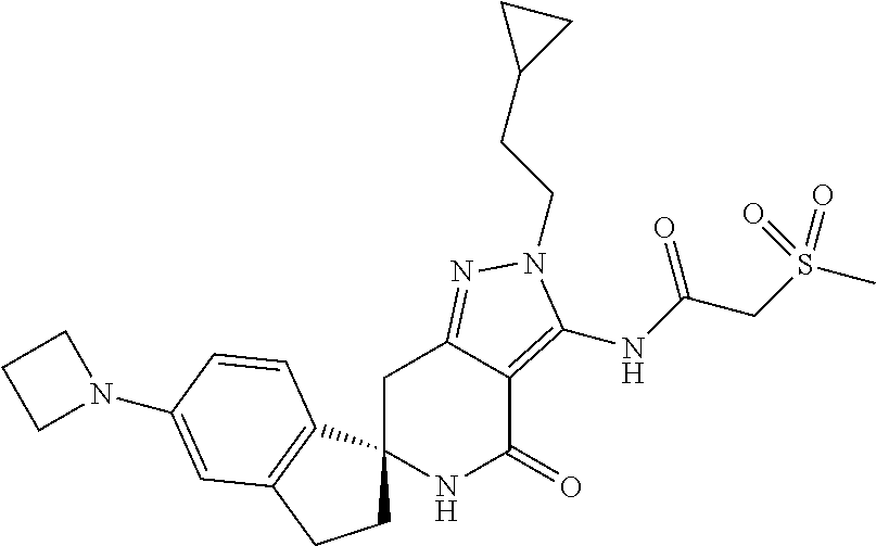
C1C2(C3=C(C1)C=C(N1CCC1)C=C3)NC(=O)C1=C(NC(=O)CS(C)(=O)=O)N(CCC3CC3)N=C1C2
